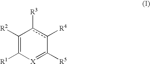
C1([R2])=C([R1])[X]=C([R5])c([R4])c1[R3]
